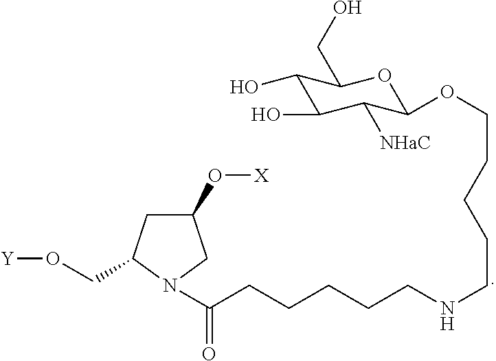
C1(O)C(O)C([NHaC])C(OCCCCCNCCCCCC(=O)N2C(CO[Y])CC(O[X])C2)OC1CO
